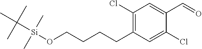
O(CCCCC1=C(Cl)C=C(C=O)C(Cl)=C1)[Si](C(C)(C)C)(C)C
